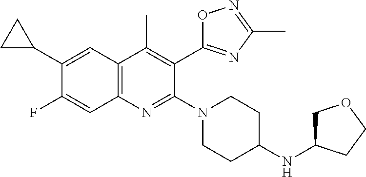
C1(C2CC2)=CC2=C(C=C1F)N=C(N1CCC(NC3COCC3)CC1)C(C1=NC(C)=NO1)=C2C
